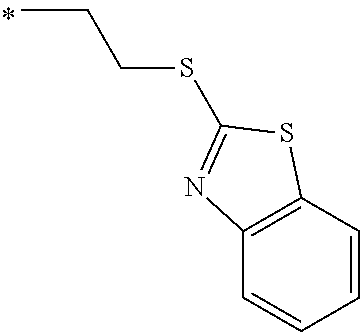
C(C)CSC1=NC2=C(C=CC=C2)S1
